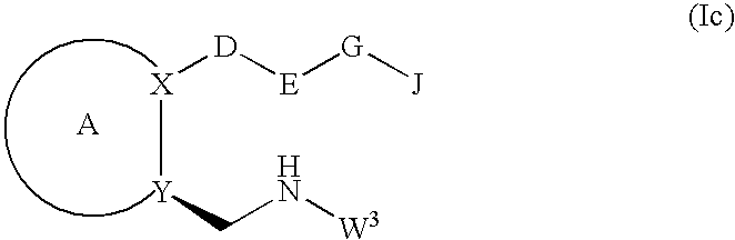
[A].[E]([D][X][Y]CN[W3])[G][J]
